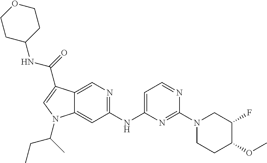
C1(NC2=CC=NC(N3CCC(OC)C(F)C3)=N2)=NC=C2C(=C1)N(C(C)CC)C=C2C(=O)NC1CCOCC1
